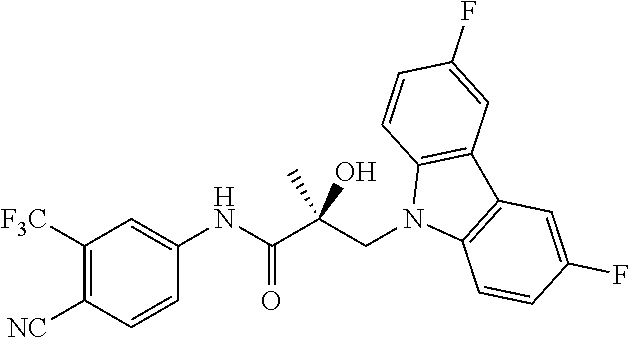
C1([F3C])=C([NC])C=CC(NC(C(CN2C3=C(C4=C2C=CC(F)=C4)C=C(F)C=C3)(O)C)=O)=C1
